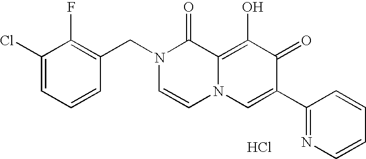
C1(Cl)=CC=CC(CN2C=CN3C(=C(O)C(=O)C(C4=NC=CC=C4)=C3)C2=O)=C1F.Cl
